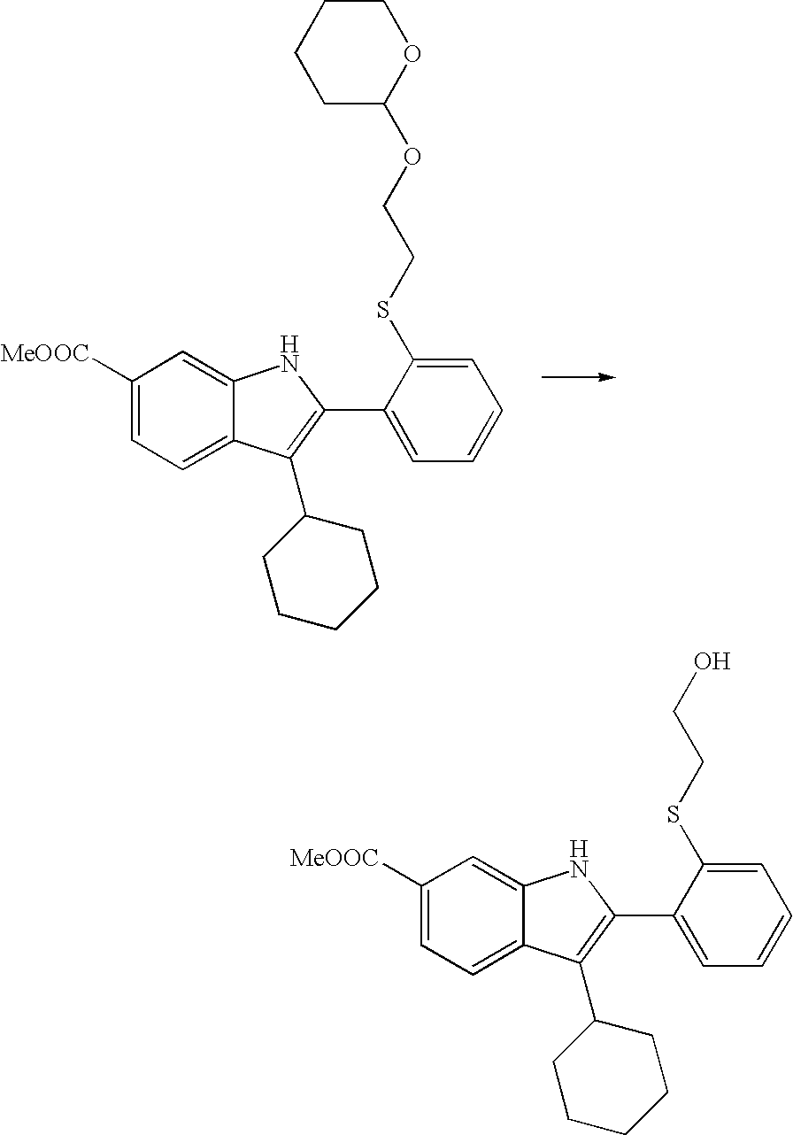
C1([MeOOC])=CC=C2C(=C1)NC(C1=CC=CC=C1SCCOC1OCCCC1)=C2C1CCCCC1.C1([MeOOC])=CC=C2C(=C1)NC(C1=CC=CC=C1SCCO)=C2C1CCCCC1
